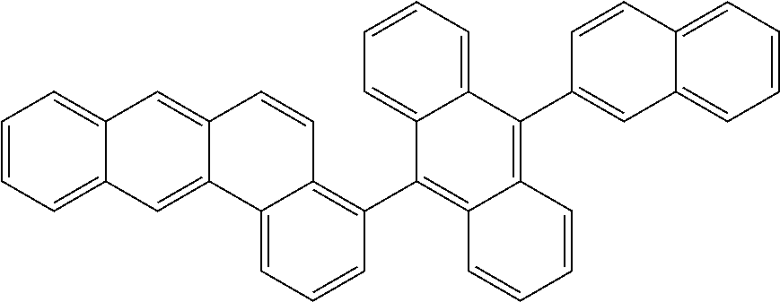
C1=CC=C2C(=C1)C=C1C(=C2)C2=CC=CC(C3=C4C(=C(C5=CC6=CC=CC=C6C=C5)C5=CC=CC=C35)C=CC=C4)=C2C=C1
